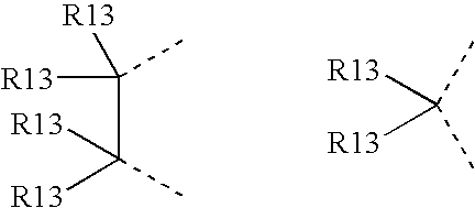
C(C([R13])(C)[R13])([R13])(C)[R13].[R13]C([R13])(C)C
